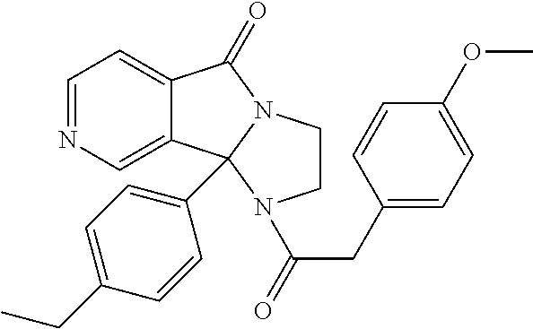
N1=CC=C2C(=C1)C1(C3=CC=C(CC)C=C3)N(C2=O)CCN1C(CC1=CC=C(OC)C=C1)=O
